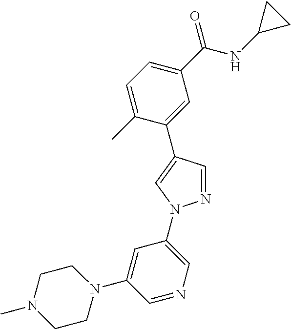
C1=C(C)C(C2=CN(C3=CN=CC(N4CCN(C)CC4)=C3)N=C2)=CC(C(NC2CC2)=O)=C1
